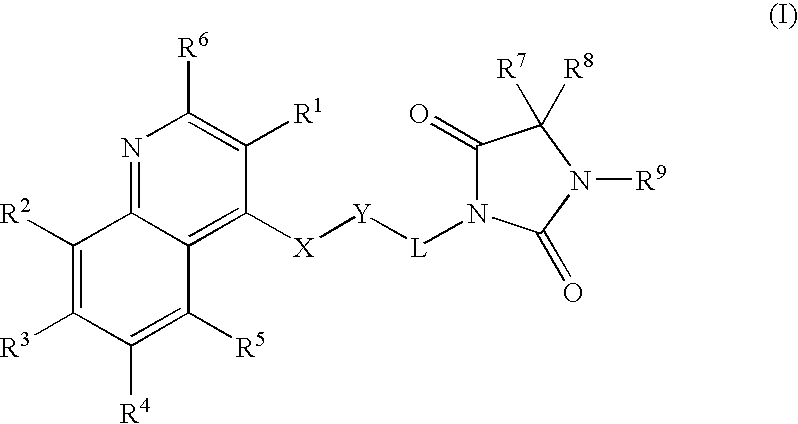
C1(=O)N([L][Y][X]C2=C3C(=NC([R6])=C2[R1])C([R2])=C([R3])C([R4])=C3[R5])C(=O)N([R9])C1([R7])[R8]
